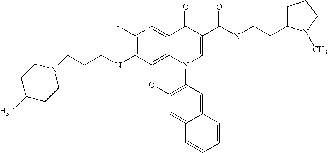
C1(F)=C(NCCCN2CCC(C)CC2)C2=C3C(=C1)C(=O)C(C(=O)NCCC1CCCN1C)=CN3C1=C(O2)C=C2C(=C1)C=CC=C2
